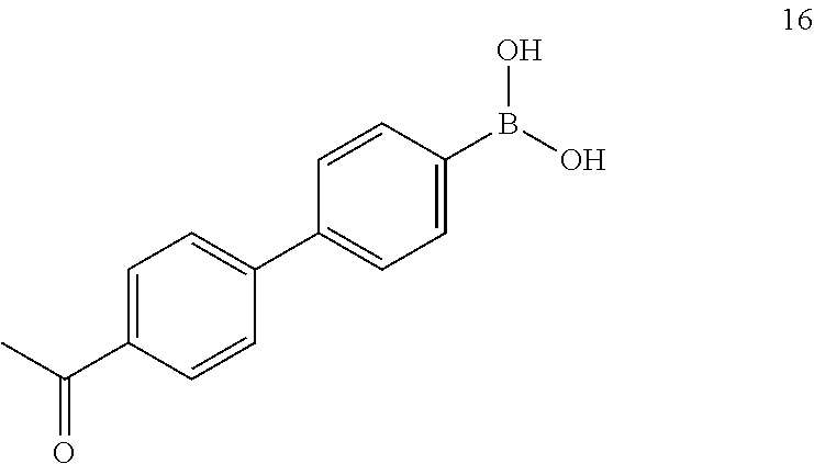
C1=C(C(C)=O)C=CC(C2=CC=C(B(O)O)C=C2)=C1
